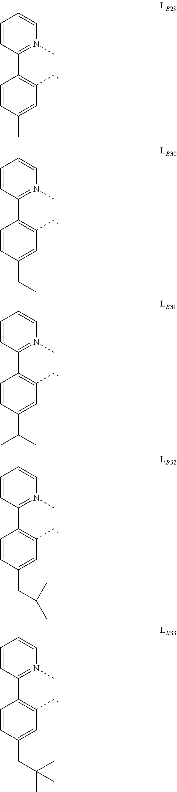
C1=CC(C2=C(C)C=C(C)C=C2)=N(C)C=C1.C1=CC(C2=C(C)C=C(CC)C=C2)=N(C)C=C1.C1=CC(C2=C(C)C=C(C(C)C)C=C2)=N(C)C=C1.C1=CC(C2=C(C)C=C(CC(C)C)C=C2)=N(C)C=C1.C1=CC(C2=C(C)C=C(CC(C)(C)C)C=C2)=N(C)C=C1
